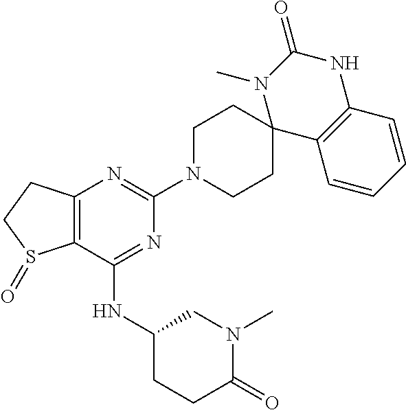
C12=C(C(NC3CCC(=O)N(C)C3)=NC(N3CCC4(CC3)C3=C(NC(=O)N4C)C=CC=C3)=N1)S(=O)CC2
